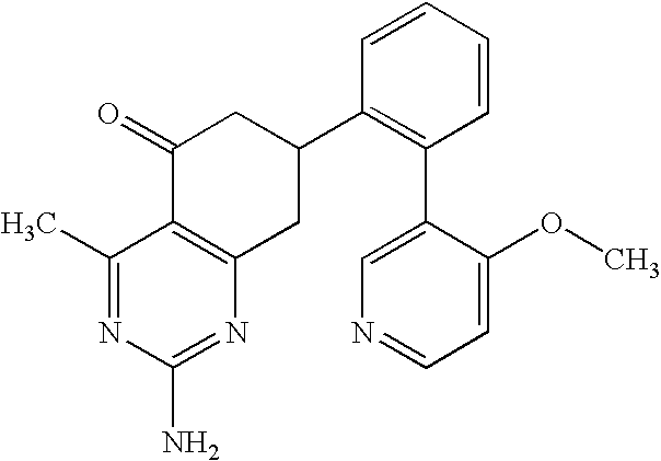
C1(C)=NC(N)=NC2=C1C(=O)CC(C1=C(C3=CN=CC=C3OC)C=CC=C1)C2
